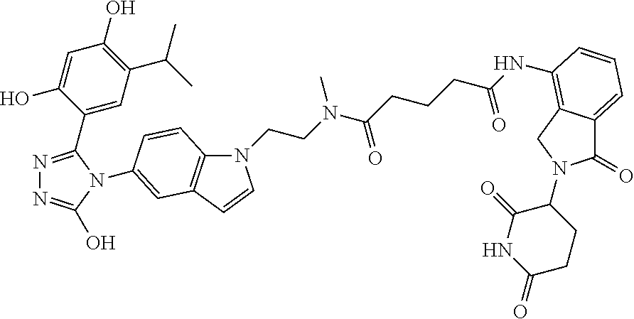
N1=C(C2=CC(C(C)C)=C(O)C=C2O)N(C2=CC3=C(N(CCN(C)C(=O)CCCC(=O)NC4=C5C(=CC=C4)C(=O)N(C4C(=O)NC(=O)CC4)C5)C=C3)C=C2)C(O)=N1
